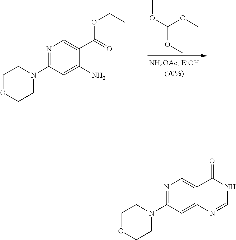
N1=C(N2CCOCC2)C=C2C(=C1)C(=O)NC=N2.N1=C(N2CCOCC2)C=C(N)C(C(=O)OCC)=C1.C(OC)(OC)OC
